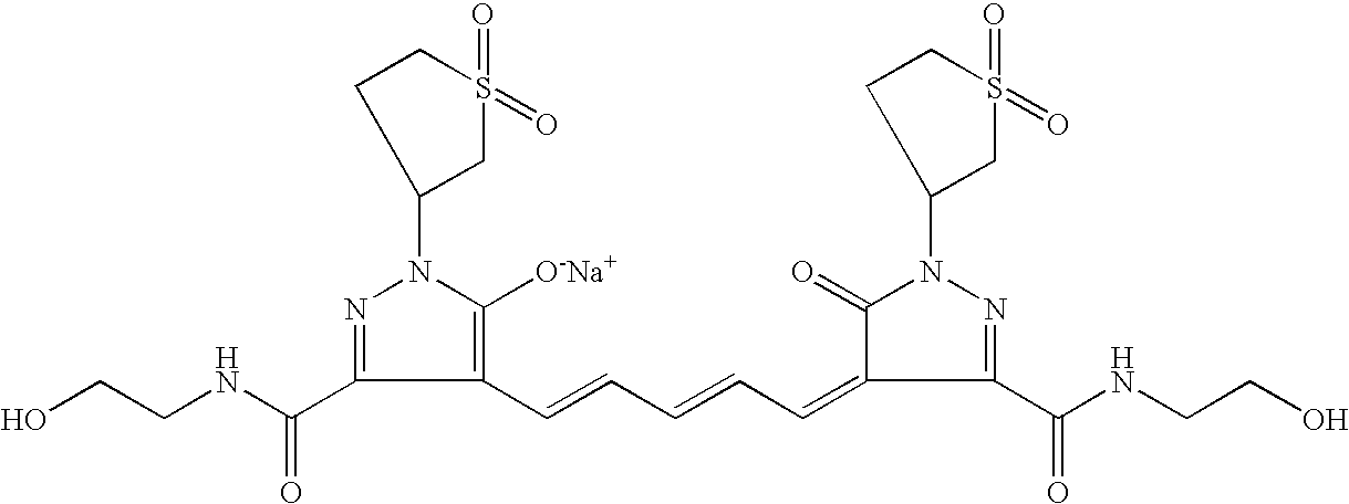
C1(C=CC=CC=C2C(C(NCCO)=O)=NN(C3CS(=O)(=O)CC3)C2=O)=C([O-Na+])N(C2CS(=O)(=O)CC2)N=C1C(NCCO)=O
